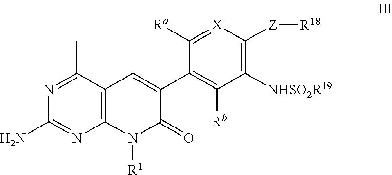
C12=C(C(C)=NC(N)=N1)C=C(C1=C([Rb])C([NHSO2R19])=C([Z][R18])[X]=C1[Ra])C(=O)N2[R1]
